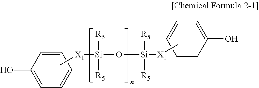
C1=CC=CC=C1O.C[X1][Si]([R5])([R5])O[Si]([R5])([R5])[X1]C.OC1=CC=CC=C1
